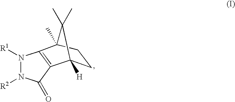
C1C2([H])C(C)(C)C(C)(C1)C1=C2C(=O)N([R2])N1[R1]
